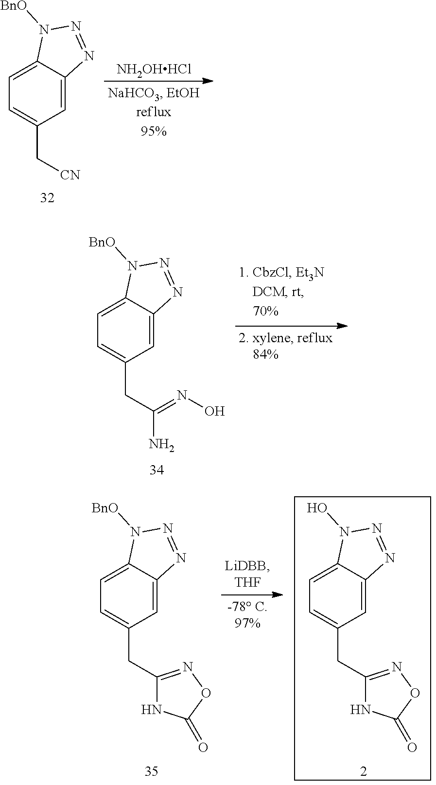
C1=C2C(=CC(C[CN])=C1)N=NN2[BnO].[NH2OHHCl].C1=C2C(=CC(CC(=NO)N)=C1)N=NN2[BnO].C1=C2C(=CC(CC3=NOC(=O)N3)=C1)N=NN2[BnO].C1=C2C(=CC(CC3=NOC(=O)N3)=C1)N=NN2O
